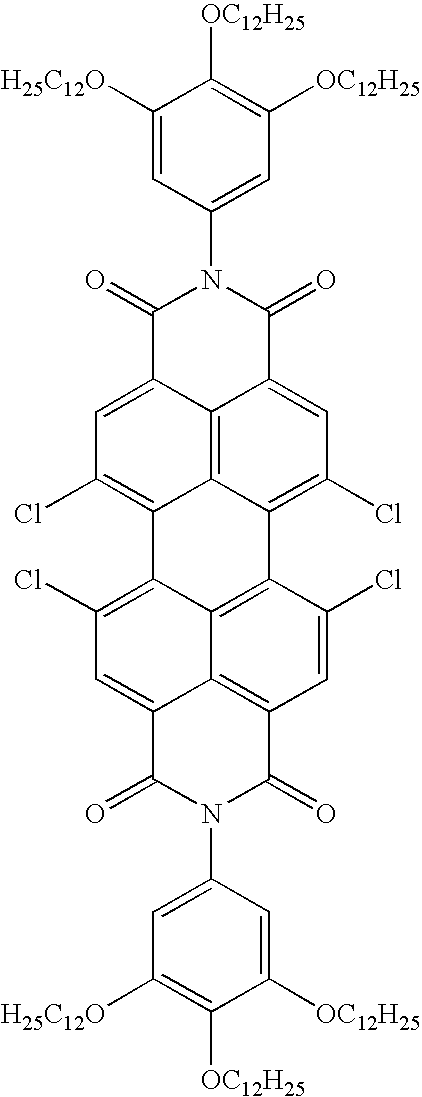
C1(=O)C2=CC(Cl)=C3C4=C2C(=CC(Cl)=C4C2=C4C3=C(Cl)C=C3C4=C(C=C2Cl)C(=O)N(C2=CC([H25C12O])=C([OC12H25])C([OC12H25])=C2)C3=O)C(=O)N1C1=CC([OC12H25])=C([OC12H25])C([H25C12O])=C1
